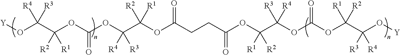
[Y]OC(C(OC(OC(C(OC(CCC(OC(C(OC(OC(C(O[Y])([R3])[R4])([R1])[R2])=O)([R3])[R4])([R1])[R2])=O)=O)([R2])[R1])([R4])[R3])=O)([R2])[R1])([R4])[R3]
